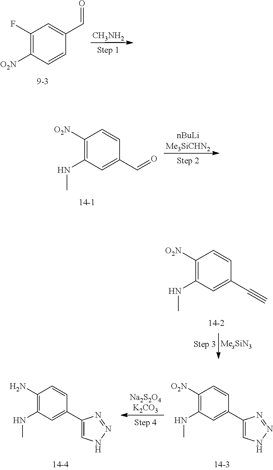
C1(F)=C([O2N])C=CC(C=O)=C1.[CH3NH2].C1([O2N])=C(NC)C=C(C=O)C=C1.[nBuLiMe3SiCHN2].C1([O2N])=C(NC)C=C(C#C)C=C1.C1([O2N])=C(NC)C=C(C2=CNN=N2)C=C1.C1(N)=C(NC)C=C(C2=CNN=N2)C=C1
